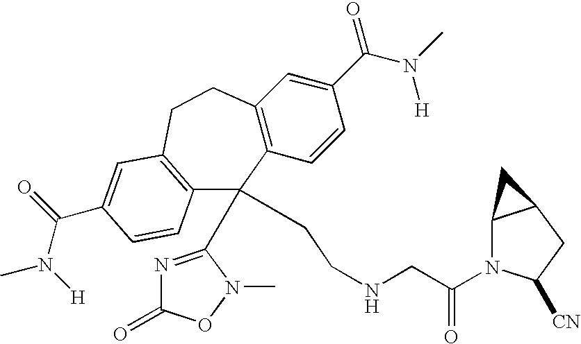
C12=C(C=CC(C(N(C)[H])=O)=C1)C(C1=NC(=O)ON1C)(CCNCC(N1C3C(CC1[CN])C3)=O)C1=C(CC2)C=C(C(N(C)[H])=O)C=C1
